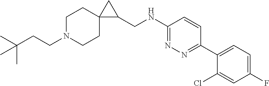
C(N1CCC2(CC1)C(CNC1=NN=C(C3=CC=C(F)C=C3Cl)C=C1)C2)CC(C)(C)C
